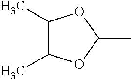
C1(C)C(C)OC(C)O1
